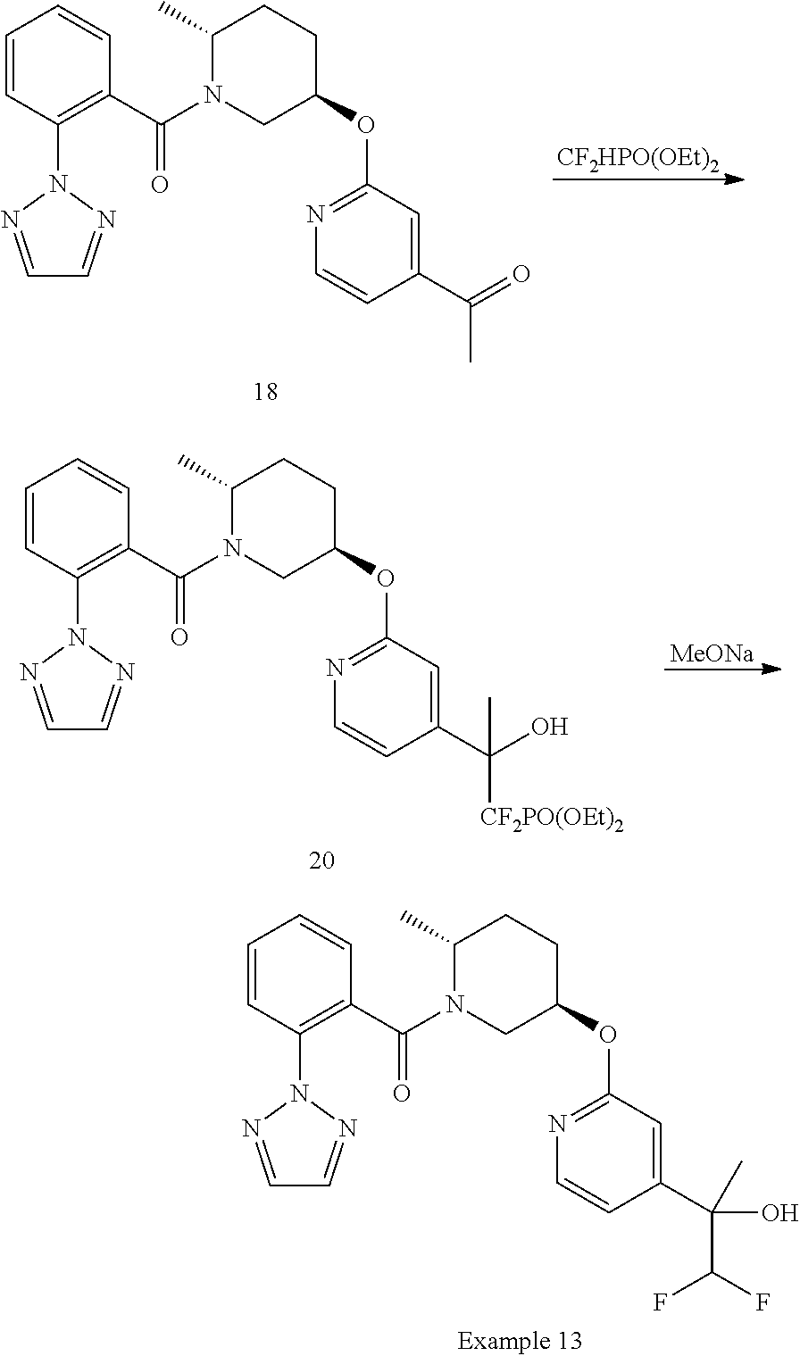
C1=CC(N2N=CC=N2)=C(C(N2CC(OC3=NC=CC(C(=O)C)=C3)CCC2C)=O)C=C1.[CF2HPO(OEt)2].C1=CC(N2N=CC=N2)=C(C(N2CC(OC3=NC=CC(C(O)([CF2PO(OEt)2])C)=C3)CCC2C)=O)C=C1.[MeONa].C1=CC(N2N=CC=N2)=C(C(N2CC(OC3=NC=CC(C(C(F)F)(O)C)=C3)CCC2C)=O)C=C1
